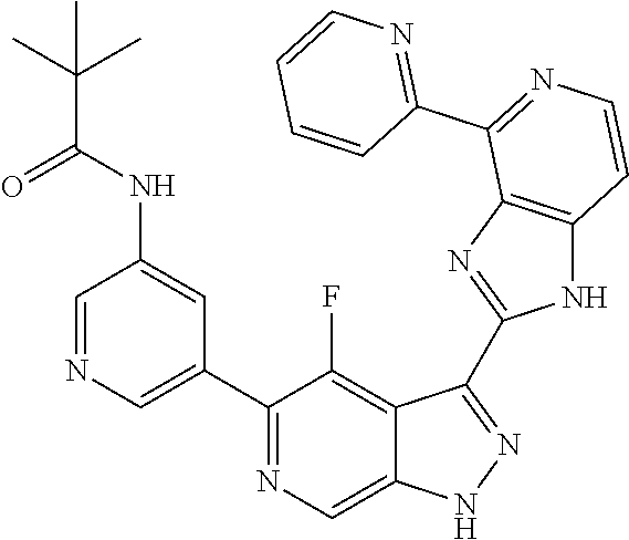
C1=NC=C(C2=NC=C3C(=C2F)C(C2=NC4=C(N2)C=CN=C4C2=NC=CC=C2)=NN3)C=C1NC(C(C)(C)C)=O
